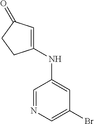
C1=NC=C(Br)C=C1NC1=CC(=O)CC1
